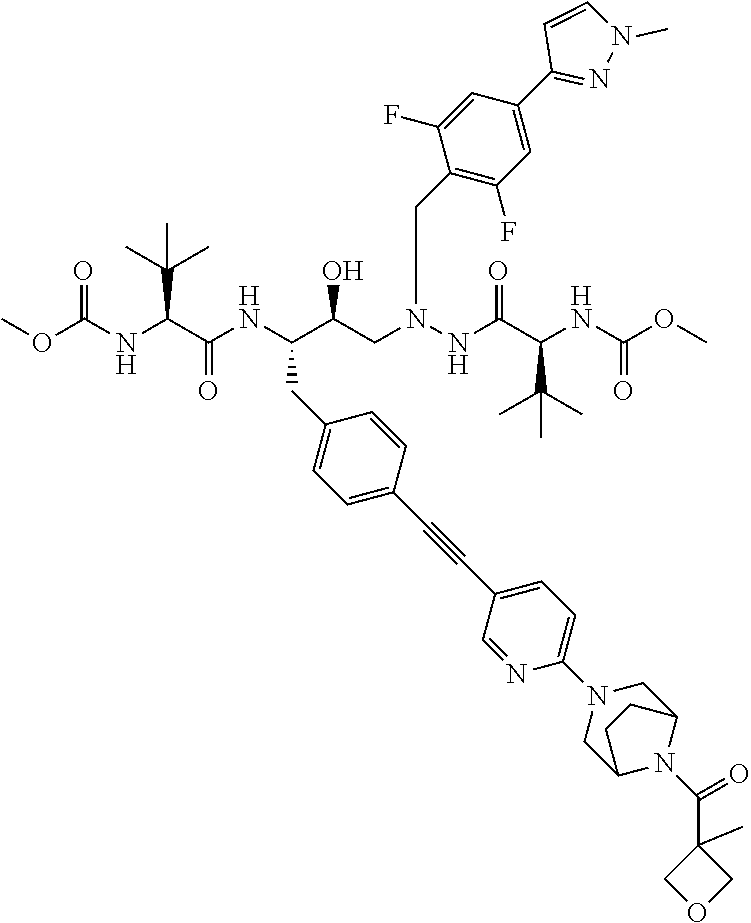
C1(CC(C(CN(NC(C(NC(OC)=O)C(C)(C)C)=O)CC2=C(F)C=C(C3=NN(C)C=C3)C=C2F)O)NC(C(NC(OC)=O)C(C)(C)C)=O)=CC=C(C#CC2=CC=C(N3CC4N(C(=O)C5(C)COC5)C(C3)CC4)N=C2)C=C1
